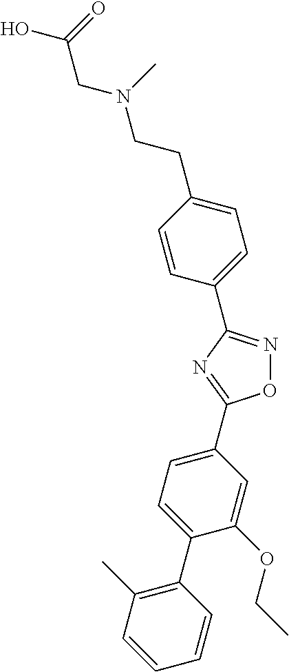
O1N=C(C2=CC=C(CCN(CC(O)=O)C)C=C2)N=C1C1=CC=C(C2=C(C)C=CC=C2)C(OCC)=C1
